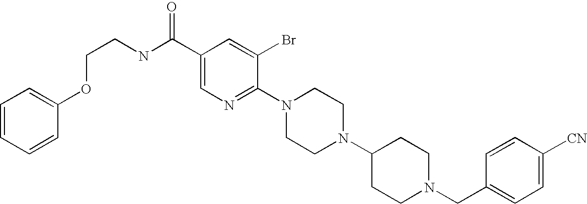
C1([CN])=CC=C(CN2CCC(N3CCN(C4=NC=C(C(NCCOC5=CC=CC=C5)=O)C=C4Br)CC3)CC2)C=C1
